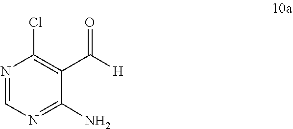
C1=NC(Cl)=C(C(=O)[H])C(N)=N1
